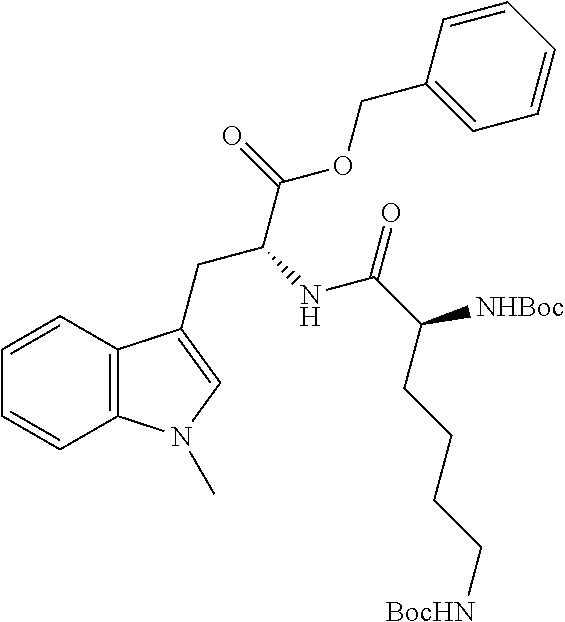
C12=C(C=CC=C1)C(CC(C(OCC1=CC=CC=C1)=O)NC(C(CCCC[BocHN])[NHBoc])=O)=CN2C
